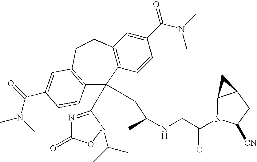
C12=C(C=CC(C(N(C)C)=O)=C1)C(C1=NC(=O)ON1C(C)C)(CC(NCC(N1C3C(CC1[CN])C3)=O)C)C1=C(CC2)C=C(C(N(C)C)=O)C=C1
